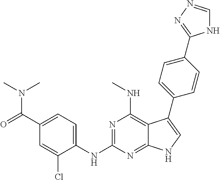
C1(C(=O)N(C)C)=CC=C(NC2=NC(NC)=C3C(=N2)NC=C3C2=CC=C(C3=NN=CN3)C=C2)C(Cl)=C1
